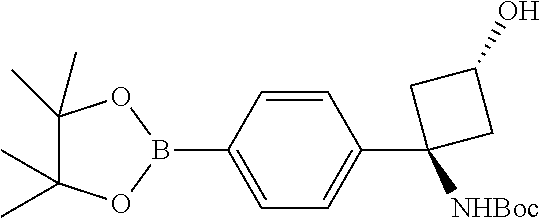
B1(C2=CC=C(C3([NHBoc])CC(O)C3)C=C2)OC(C)(C)C(C)(C)O1
